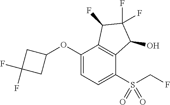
C1(OC2CC(F)(F)C2)=CC=C(S(CF)(=O)=O)C2=C1C(F)C(F)(F)C2O
